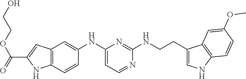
C12=C(C=CC(NC3=CC=NC(NCCC4=CNC5=C4C=C(OC)C=C5)=N3)=C1)NC(C(=O)OCCO)=C2
